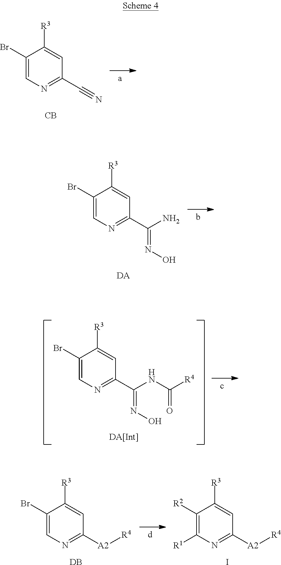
C1(Br)=CN=C(C#N)C=C1[R3].[CB].C1(Br)=CN=C(C(N)=NO)C=C1[R3].[DA].C1(Br)=CN=C(C(NC([R4])=O)=NO)C=C1[R3].[DA[Int]].C1([R2])=C([R1])N=C([A2][R4])C=C1[R3].I.C1(Br)=CN=C([A2][R4])C=C1[R3].[DB]
